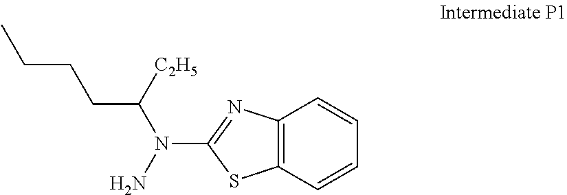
C12=C(C=CC=C1)SC(N(N)C([C2H5])CCCC)=N2
